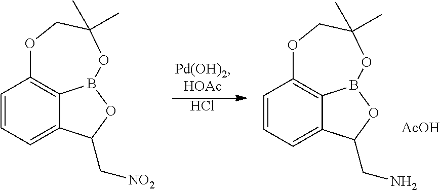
Cl.C1=CC=C2C3=C1OCC(C)(C)OB3OC2CN.[AcOH].C1=CC=C2C3=C1OCC(C)(C)OB3OC2C[NO2]
